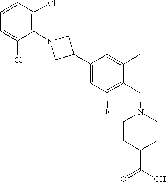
C1=C(C2CN(C3=C(Cl)C=CC=C3Cl)C2)C=C(C)C(CN2CCC(C(=O)O)CC2)=C1F
